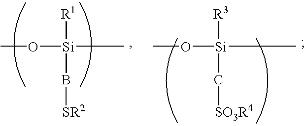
CO[Si](C)([R1])B[SR2].CO[Si](C)([R3])C[SO3R4]
